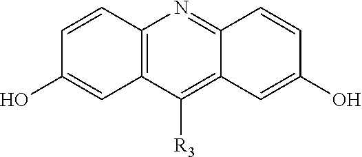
C12=C(C([R3])=C3C(=N1)C=CC(O)=C3)C=C(O)C=C2
